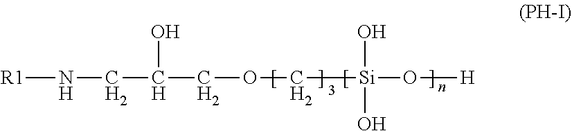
[R1]NCC(COC[Si](O[H])(O)O)O
